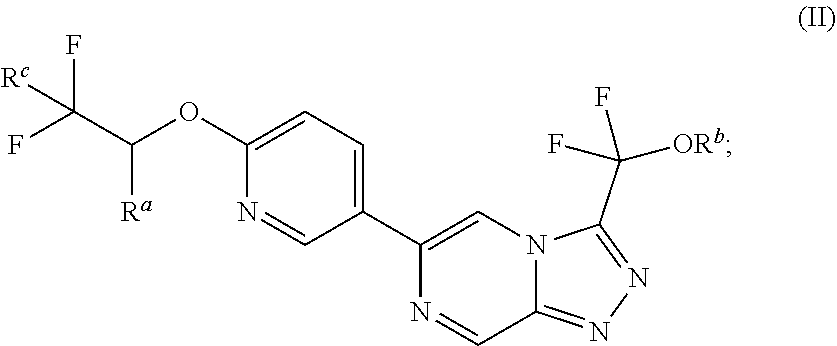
C1(OC([Ra])C(F)(F)[Rc])=CC=C(C2=CN3C(=NN=C3C([ORb])(F)F)C=N2)C=N1
